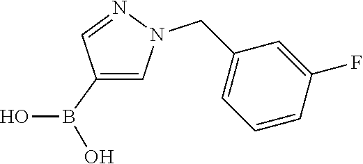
C1(B(O)O)=CN(CC2=CC=CC(F)=C2)N=C1
